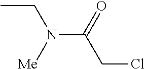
CCN(C(CCl)=O)[Me]
